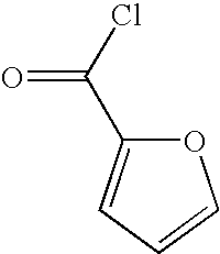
O1C(C(Cl)=O)=CC=C1
